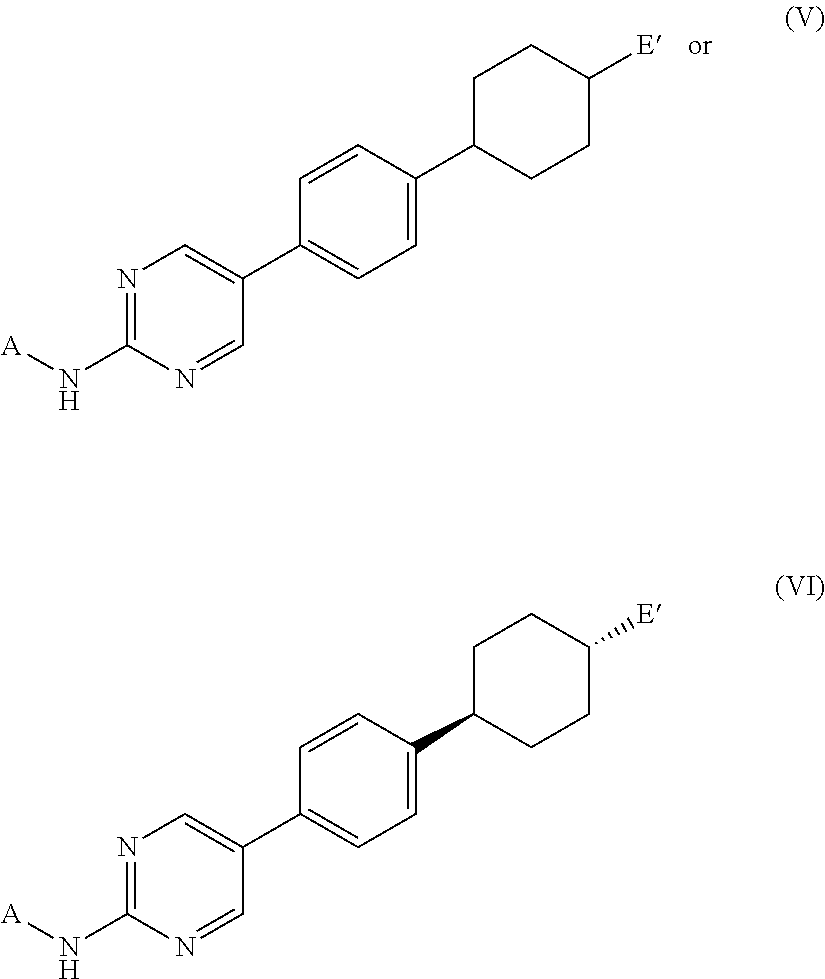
C1=CC(C2CCC([E])CC2)=CC=C1C1=CN=C(N[A])N=C1.C1=CC(C2CCC([E])CC2)=CC=C1C1=CN=C(N[A])N=C1
